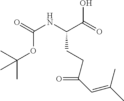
C(NC(C(=O)O)CCC(C=C(C)C)=O)(=O)OC(C)(C)C
